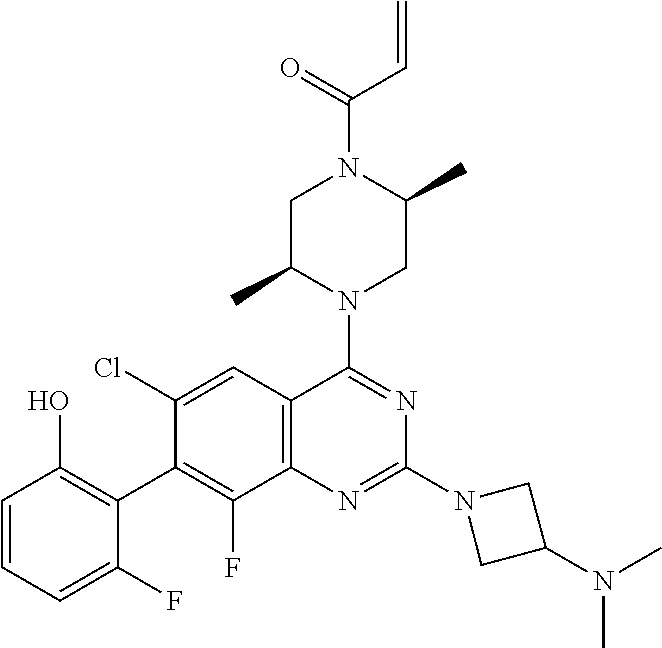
C1=CC=C(F)C(C2=C(F)C3=C(C=C2Cl)C(N2CC(C)N(C(=O)C=C)CC2C)=NC(N2CC(N(C)C)C2)=N3)=C1O
